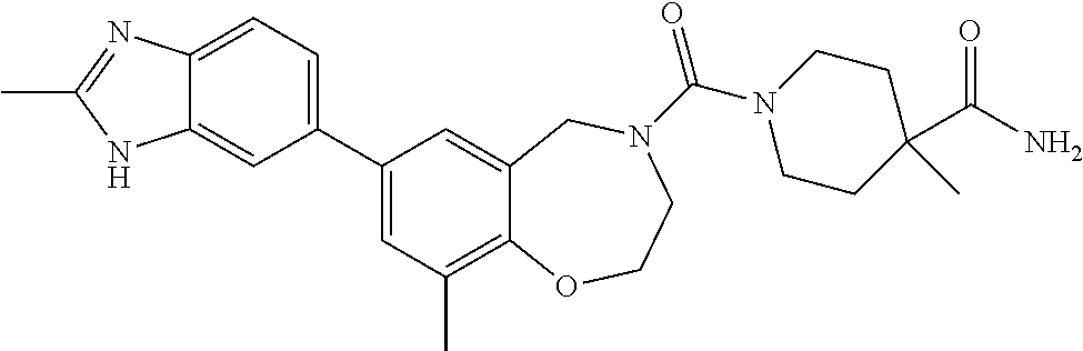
C12=CC=C(C3=CC(C)=C4C(=C3)CN(C(=O)N3CCC(C)(C(N)=O)CC3)CCO4)C=C1NC(C)=N2
